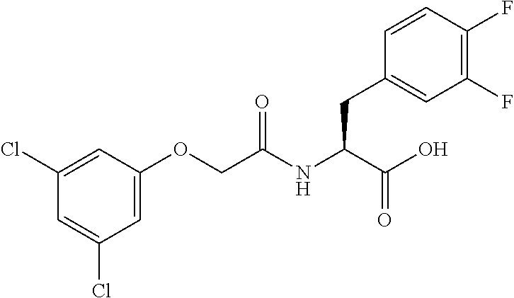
C1=C(CC(NC(COC2=CC(Cl)=CC(Cl)=C2)=O)C(O)=O)C=CC(F)=C1F
